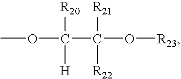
COC([R20])(C([R21])(O[R23])[R22])[H]
